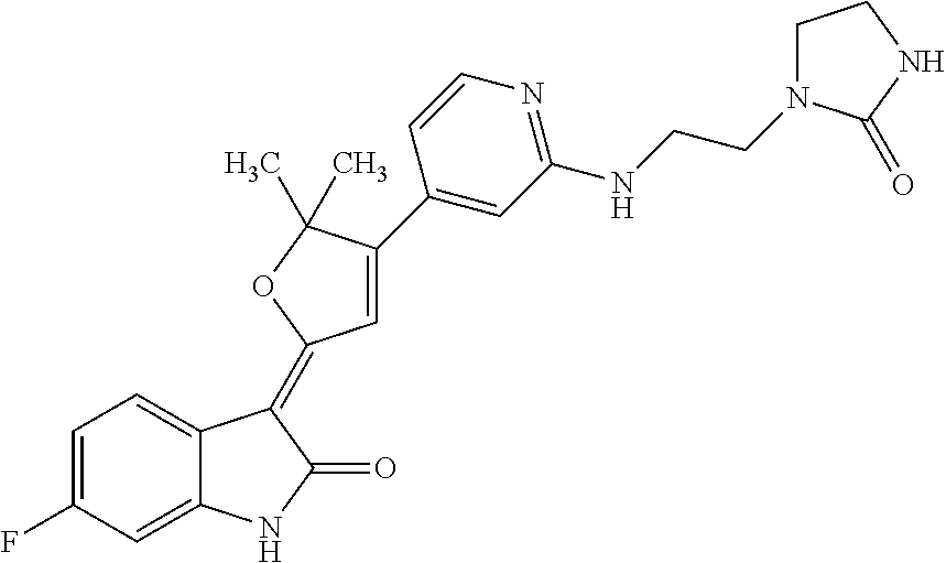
C1=C(F)C=C2C(=C1)C(=C1C=C(C3=CC(NCCN4CCNC4=O)=NC=C3)C(C)(C)O1)C(=O)N2
